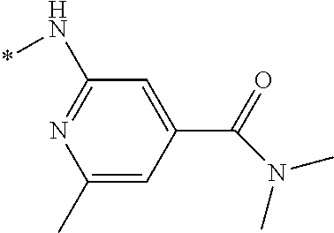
C1(C)=CC(C(=O)N(C)C)=CC(N*)=N1
